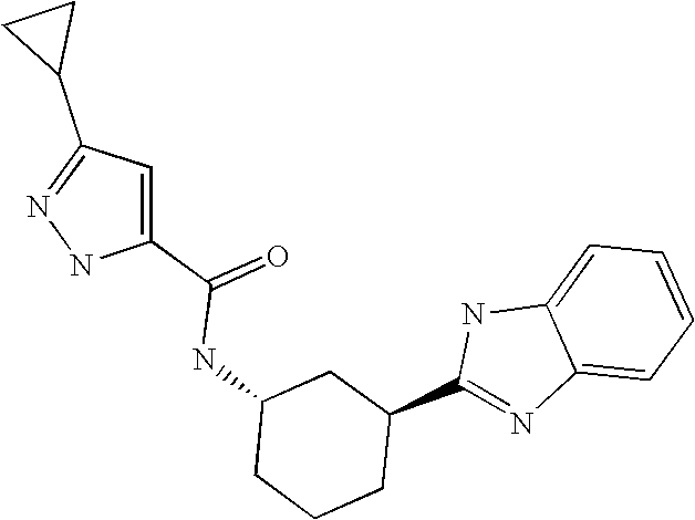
C1(C(=O)NC2CCCC(C3=NC4=CC=CC=C4N3)C2)=CC(C2CC2)=NN1
